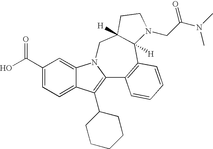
C1(C(O)=O)=CC=C2C(=C1)N1C(=C2C2CCCCC2)C2=C(C3([H])C([H])(C1)CCN3CC(N(C)C)=O)C=CC=C2
